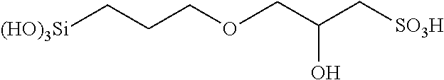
[(HO)3Si]CCCOCC(C[SO3H])O
